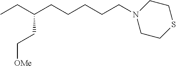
CCC(CCCCCN1CCSCC1)CC[OMe]
